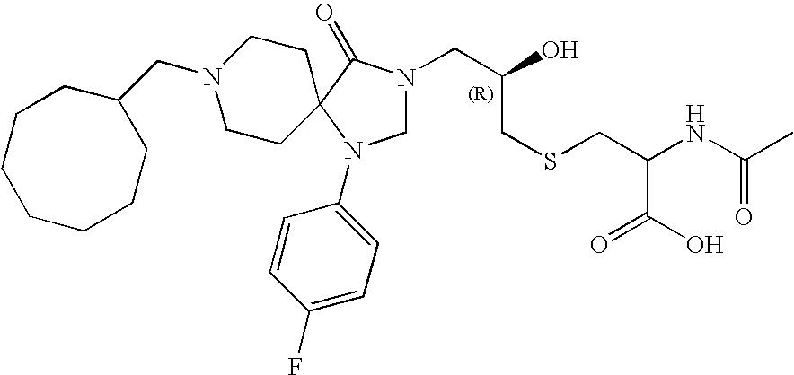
C1N(CC(O)CSCC(NC(C)=O)C(O)=O)C(=O)C2(N1C1=CC=C(F)C=C1)CCN(CC1CCCCCCC1)CC2
